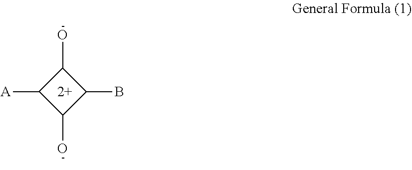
C1([A])C(O)C(B)C1O
